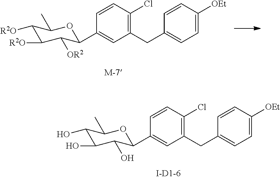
C1([R2O])C([R2O])C([OR2])C(C2=CC(CC3=CC=C([OEt])C=C3)=C(Cl)C=C2)OC1C.C1(O)C(O)C(O)C(C2=CC(CC3=CC=C([OEt])C=C3)=C(Cl)C=C2)OC1C
